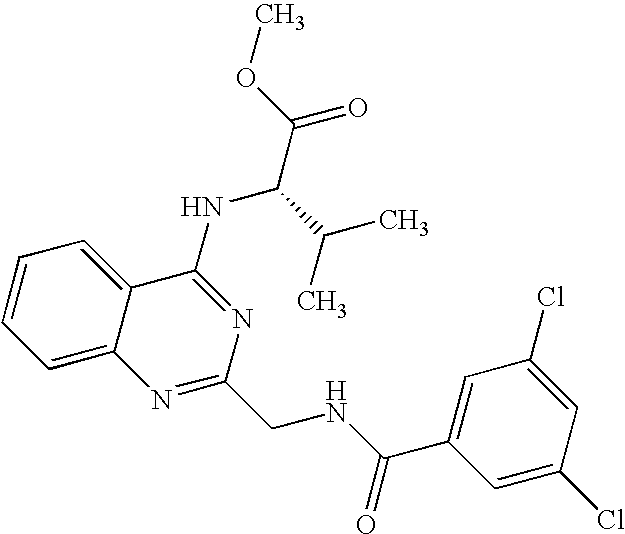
C12=CC=CC=C1C(NC(C(=O)OC)C(C)C)=NC(CNC(C1=CC(Cl)=CC(Cl)=C1)=O)=N2
